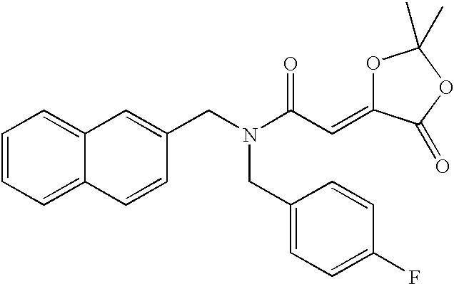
C1=CC=C2C(=C1)C=C(CN(C(C=C1OC(C)(C)OC1=O)=O)CC1=CC=C(F)C=C1)C=C2
